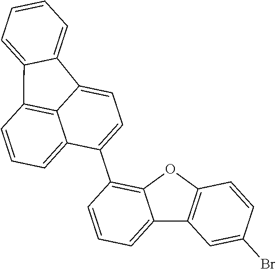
C12=CC=CC(C3=CC=C4C5=C(C=CC=C35)C3=CC=CC=C43)=C1OC1=C2C=C(Br)C=C1
